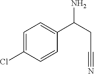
C1=C(Cl)C=CC(C(CC#N)N)=C1
